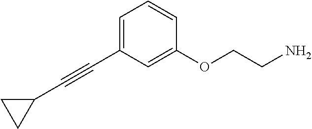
C(#CC1=CC=CC(OCCN)=C1)C1CC1
